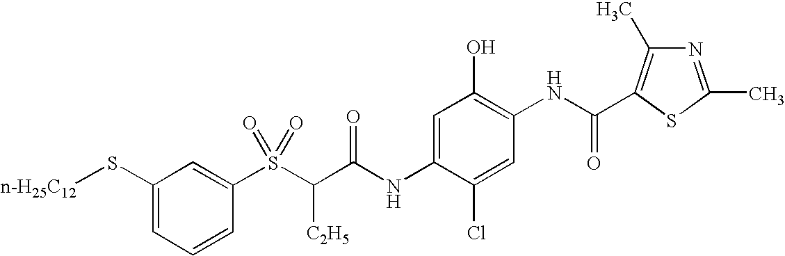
C1(S[n-H25C12])=CC=CC(S(C(C(NC2=CC(O)=C(NC(=O)C3=C(C)N=C(C)S3)C=C2Cl)=O)[C2H5])(=O)=O)=C1
